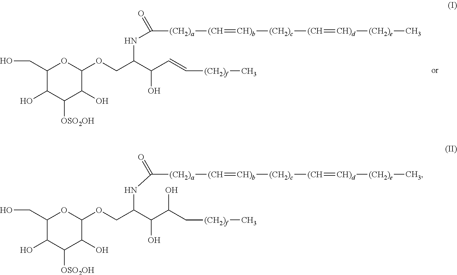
C(C=C[(CH2)f]C)(C(COC1OC(CO)C(O)C([OSO2OH])C1O)NC(=O)[(CH2)a][(CH]=[CH)b][(CH2)c][(CH]=[CH)d][(CH2)e]C)O.C(C(C[(CH2)f]C)O)(C(COC1OC(CO)C(O)C([OSO2OH])C1O)NC(=O)[(CH2)a][(CH]=[CH)b][(CH2)c][(CH]=[CH)d][(CH2)e]C)O
